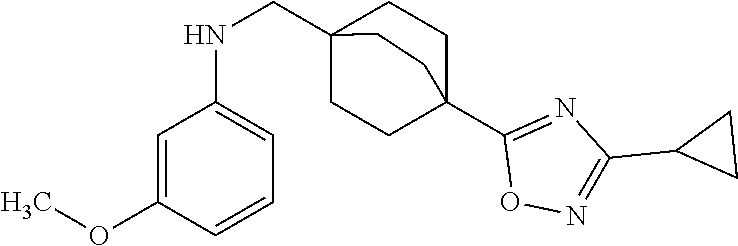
C1=C(OC)C=CC=C1NCC12CCC(C3=NC(C4CC4)=NO3)(CC1)CC2
